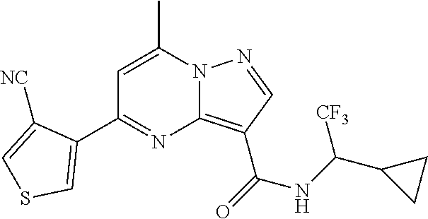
C1=C(C)N2C(=C(C(=O)NC(C3CC3)[CF3])C=N2)N=C1C1=CSC=C1[NC]
